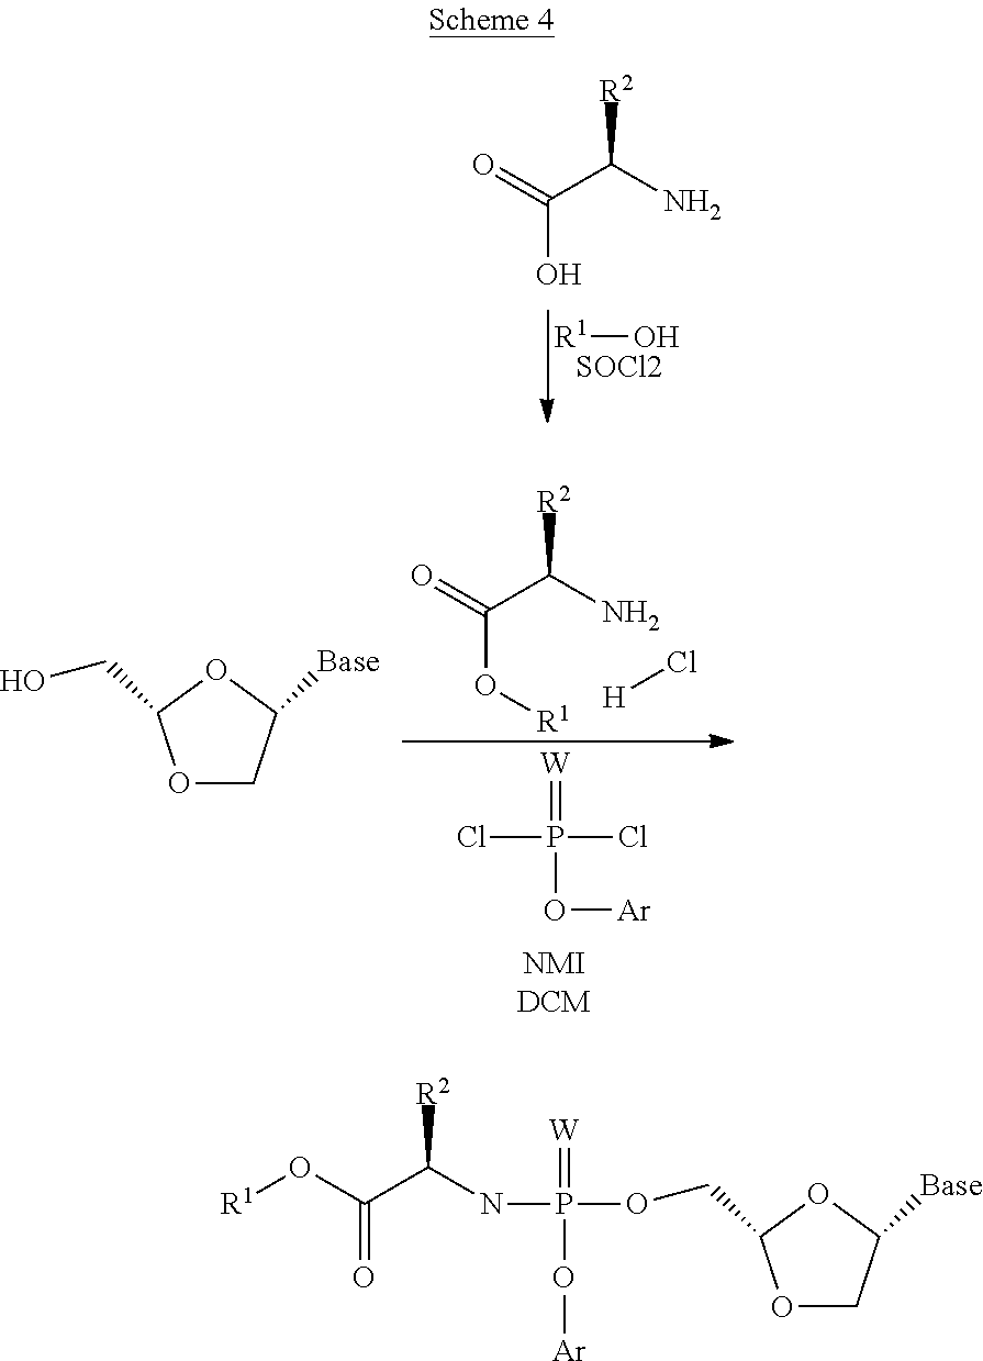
[R1]O.[SOCl2].O=C(C(N)[R2])O.O1CC([Base])OC1CO.O=C(C(N)[R2])O[R1].[H]Cl.ClP(Cl)(=[W])O[Ar].O1CC([Base])OC1COP(NC(C(O[R1])=O)[R2])(=[W])O[Ar]
